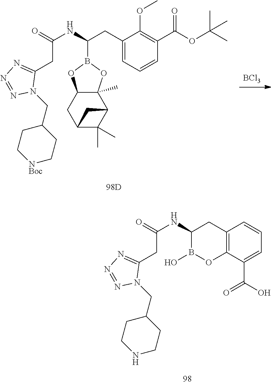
C1(NC(CC2=NN=NN2CC2CCNCC2)=O)B(O)OC2=C(C1)C=CC=C2C(O)=O.[BCl3].C(B1OC2C(C)(O1)C1C(C)(C)C(C2)C1)(CC1=CC=CC(C(OC(C)(C)C)=O)=C1OC)NC(=O)CC1=NN=NN1CC1CC[NBoc]CC1
